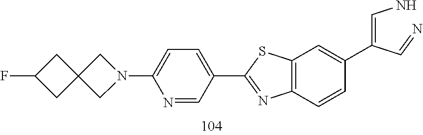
C1(N2CC3(C2)CC(F)C3)=CC=C(C2=NC3=C(C=C(C(=CN)C=N)C=C3)S2)C=N1
